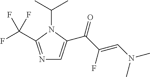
N1=C(C(F)(F)F)N(C(C)C)C(C(C(=CN(C)C)F)=O)=C1
